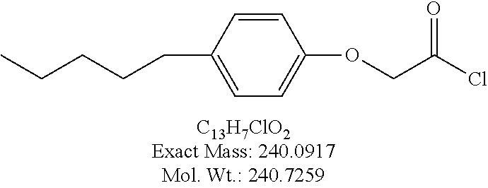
C(C(Cl)=O)OC1=CC=C(CCCCC)C=C1
